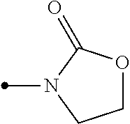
C1OC(=O)N(C)C1
